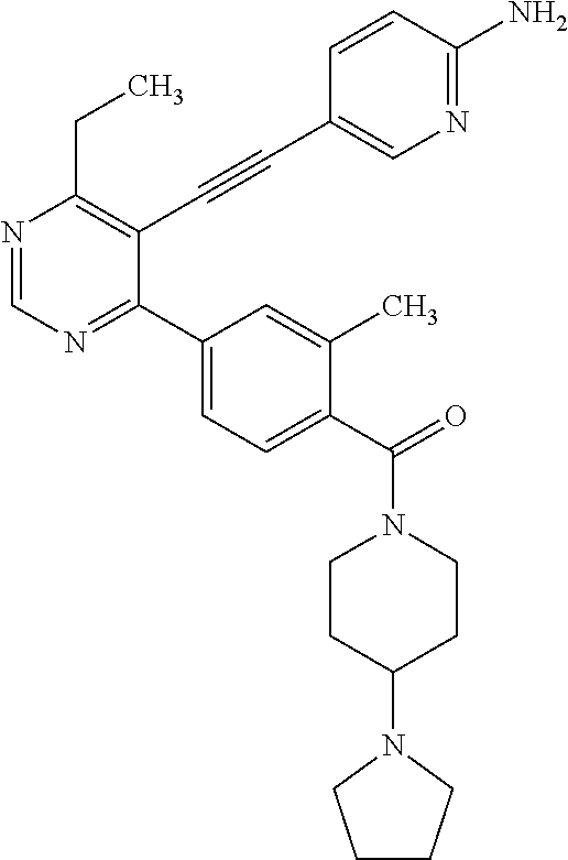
N1=CN=C(C2=CC=C(C(=O)N3CCC(N4CCCC4)CC3)C(C)=C2)C(C#CC2=CN=C(N)C=C2)=C1CC
